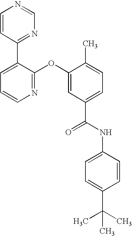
N1=C(OC2=CC(C(NC3=CC=C(C(C)(C)C)C=C3)=O)=CC=C2C)C(C2=NC=NC=C2)=CC=C1
